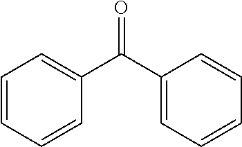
O=C(C1=CC=CC=C1)C1=CC=CC=C1
